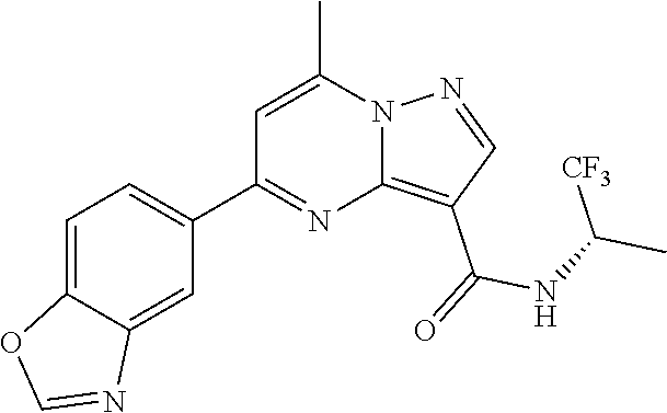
C12=C(C(=O)NC(C)[CF3])C=NN1C(C)=CC(C1=CC=C3C(=C1)N=CO3)=N2
